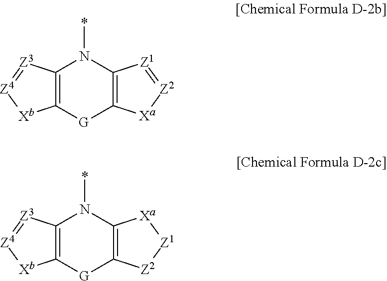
*N1C2=C([G]C3=C1[Z1]=[Z2][Xa]3)[Xb][Z4]=[Z3]2.*N1C2=C([G]C3=C1[Xa][Z1][Z2]3)[Xb][Z4]=[Z3]2
